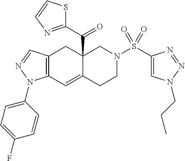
C12=C(C=NN1C1=CC=C(F)C=C1)CC1(C(C3=NC=CS3)=O)C(=C2)CCN(S(C2=CN(CCC)N=N2)(=O)=O)C1
